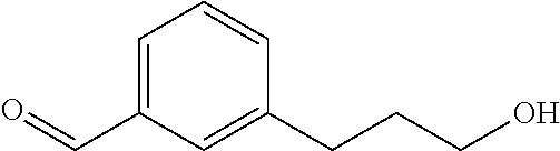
C1=C(C=O)C=C(CCCO)C=C1
